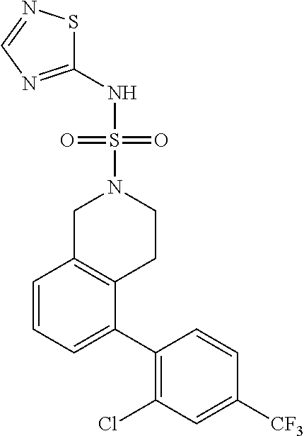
C1(Cl)=C(C2=CC=CC3=C2CCN(S(=O)(=O)NC2=NC=NS2)C3)C=CC([CF3])=C1
